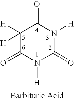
C1([H])([H])C(=O)N([H])C(=O)N([H])C1=O
